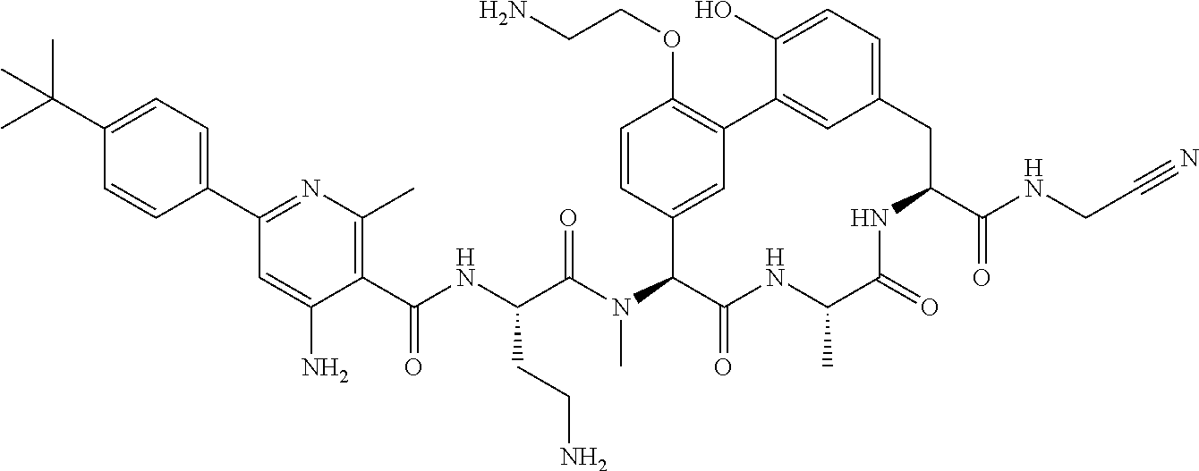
C1(C(NC(C(N(C2C(=O)NC(C)C(=O)NC(C(NCC#N)=O)CC3=CC=C(O)C(=C3)C3=C(OCCN)C=CC2=C3)C)=O)CCN)=O)=C(C)N=C(C2=CC=C(C(C)(C)C)C=C2)C=C1N
